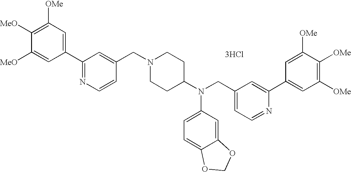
[3HCl].C1(C2=NC=CC(CN3CCC(N(CC4=CC=NC(C5=CC([OMe])=C([OMe])C([OMe])=C5)=C4)C4=CC=C5C(=C4)OCO5)CC3)=C2)=CC([OMe])=C([MeO])C([MeO])=C1
